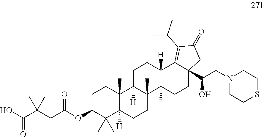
C1C(OC(CC(C(O)=O)(C)C)=O)C(C)(C)C2([H])C(C)(C1)C1([H])C(C)(CC2)C2(C)C([H])(CC1)C1=C(C(C)C)C(=O)CC1(C(CN1CCSCC1)O)CC2
